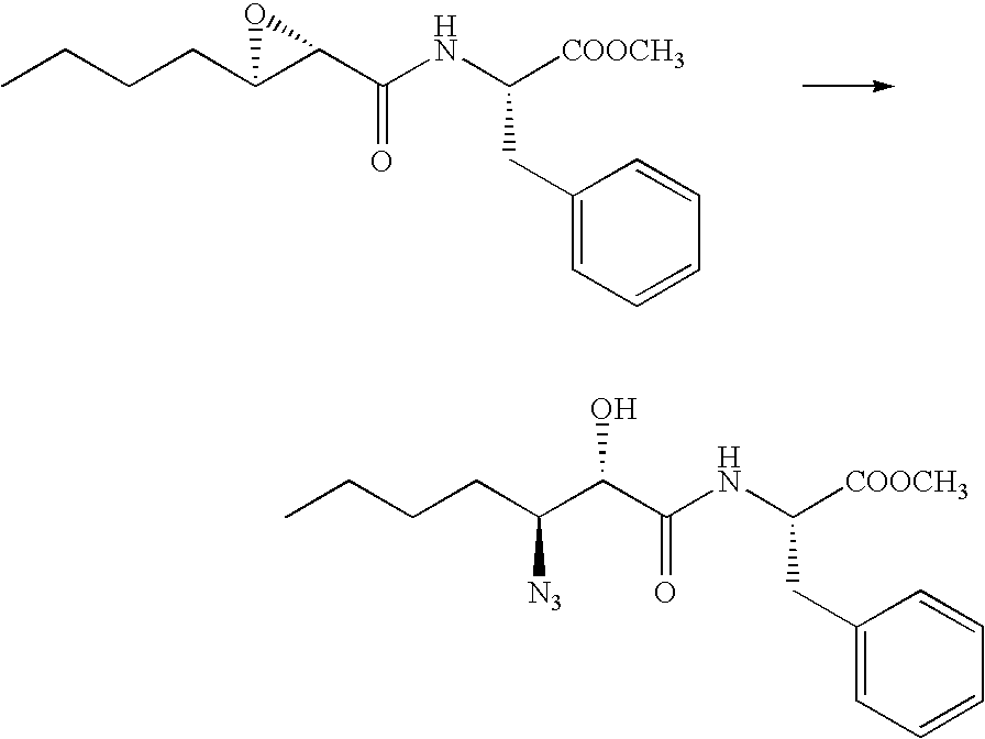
CCCCC1C(C(=O)NC([COOCH3])CC2=CC=CC=C2)O1.CCCCC(C(C(=O)NC([COOCH3])CC1=CC=CC=C1)O)[N3]
